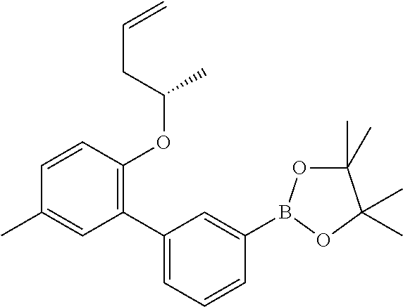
C1(C2=CC=CC(B3OC(C)(C)C(C)(C)O3)=C2)=C(OC(CC=C)C)C=CC(C)=C1
